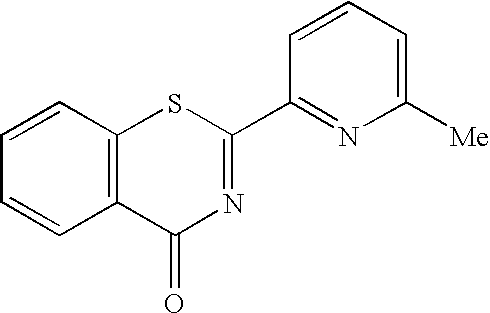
C1=CC=C([Me])N=C1C1=NC(=O)C2=C(S1)C=CC=C2
